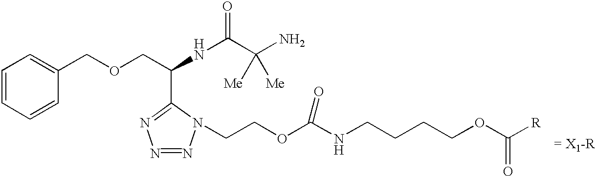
C1=CC=CC(COCC(NC(=O)C(N)([Me])[Me])C2=NN=NN2CCOC(NCCCCOC([R])=O)=O)=C1.[= X1-R]
